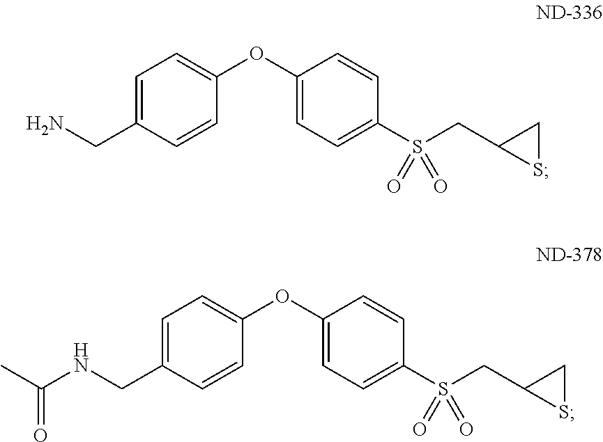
C1=C(CN)C=CC(OC2=CC=C(S(CC3SC3)(=O)=O)C=C2)=C1.C1=C(CNC(C)=O)C=CC(OC2=CC=C(S(CC3SC3)(=O)=O)C=C2)=C1
